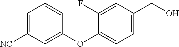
C1(OC2=CC=C(CO)C=C2F)=CC([NC])=CC=C1
